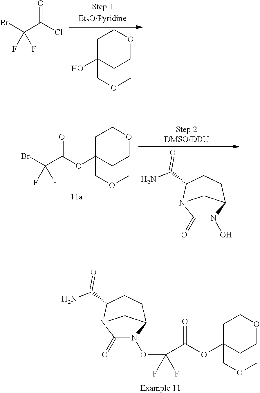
C1(=O)N(OC(C(OC2(COC)CCOCC2)=O)(F)F)C2CCC(C(N)=O)N1C2.BrC(C(Cl)=O)(F)F.C1C(O)(COC)CCOC1.C1(=O)N(O)C2CCC(C(N)=O)N1C2.BrC(C(OC1(COC)CCOCC1)=O)(F)F
